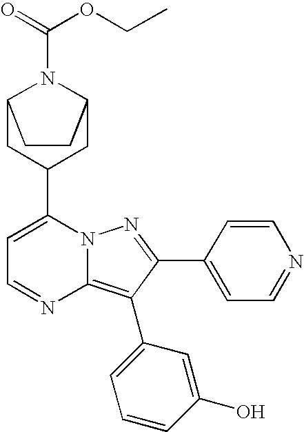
C12CC(C3=CC=NC4=C(C5=CC=CC(O)=C5)C(C5=CC=NC=C5)=NN34)CC(N1C(OCC)=O)CC2
